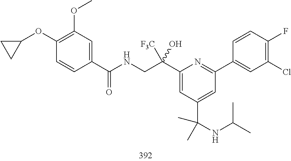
C1(C(CNC(=O)C2=CC(OC)=C(OC3CC3)C=C2)([F3C])O)=CC(C(NC(C)C)(C)C)=CC(C2=CC(Cl)=C(F)C=C2)=N1
